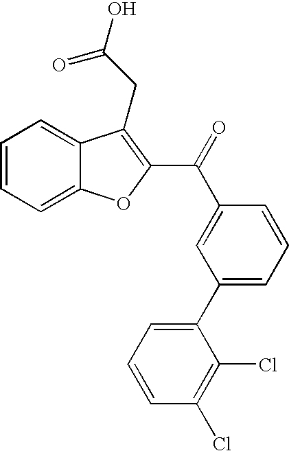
C1=CC=C2C(=C1)C(CC(O)=O)=C(C(=O)C1=CC(C3=CC=CC(Cl)=C3Cl)=CC=C1)O2
